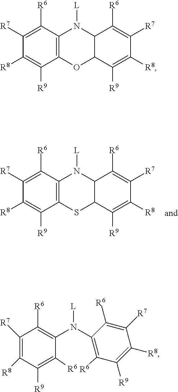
C12=C(C([R6])=C([R7])C([R8])=C1[R9])N([L])C1C(S2)C([R9])=C([R8])C([R7])=C1[R6].C12=C(C([R6])=C([R7])C([R8])=C1[R9])N([L])C1C(O2)C([R9])=C([R8])C([R7])=C1[R6].C1([R7])=C([R8])C([R9])=C([R6])C(N([L])C2=C([R6])C([R9])=C([R8])C([R7])=C2[R6])=C1[R6]
